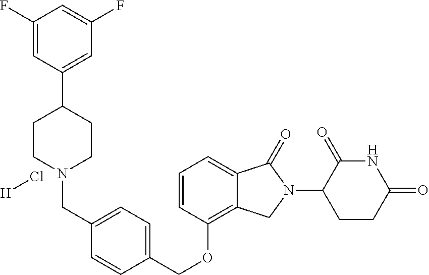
C1(F)=CC(C2CCN(CC3=CC=C(COC4=C5C(=CC=C4)C(=O)N(C4CCC(=O)NC4=O)C5)C=C3)CC2)=CC(F)=C1.Cl[H]
